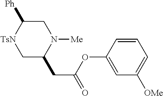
C1C(CC(=O)OC2=CC([OMe])=CC=C2)N([Me])CC([Ph])[TsN]1
